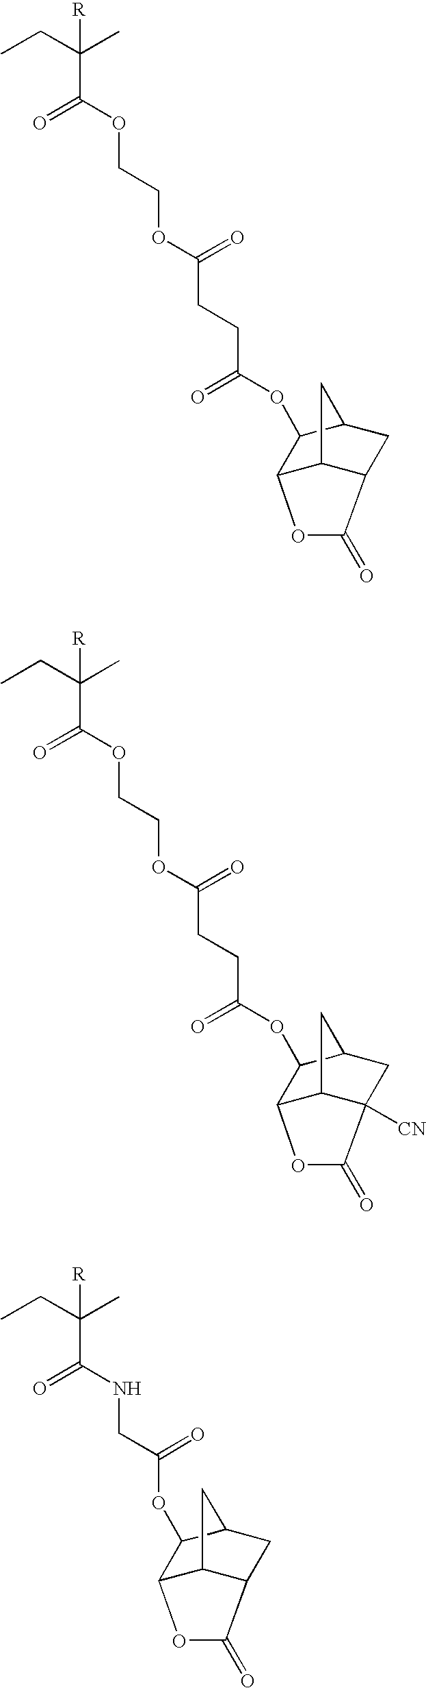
CCC(C)(C(=O)OCCOC(CCC(OC1C2C3C(CC1C3)C(=O)O2)=O)=O)[R].CCC(C)(C(=O)OCCOC(CCC(OC1C2C3C([CN])(CC1C3)C(=O)O2)=O)=O)[R].CCC(C)(C(=O)NCC(OC1C2C3C(CC1C3)C(=O)O2)=O)[R]
